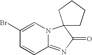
C12=NC(=O)C3(N1C=C(Br)C=C2)CCCC3
